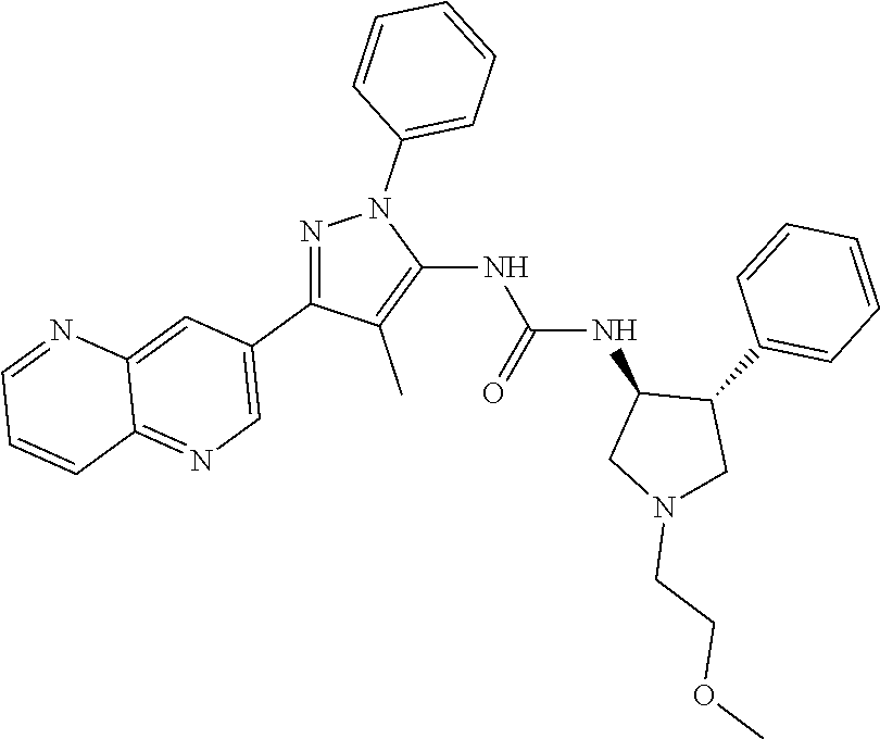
N1=C(C2=CN=C3C(=C2)N=CC=C3)C(C)=C(NC(NC2CN(CCOC)CC2C2=CC=CC=C2)=O)N1C1=CC=CC=C1
